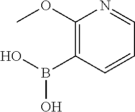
C1(OC)=C(B(O)O)C=CC=N1
